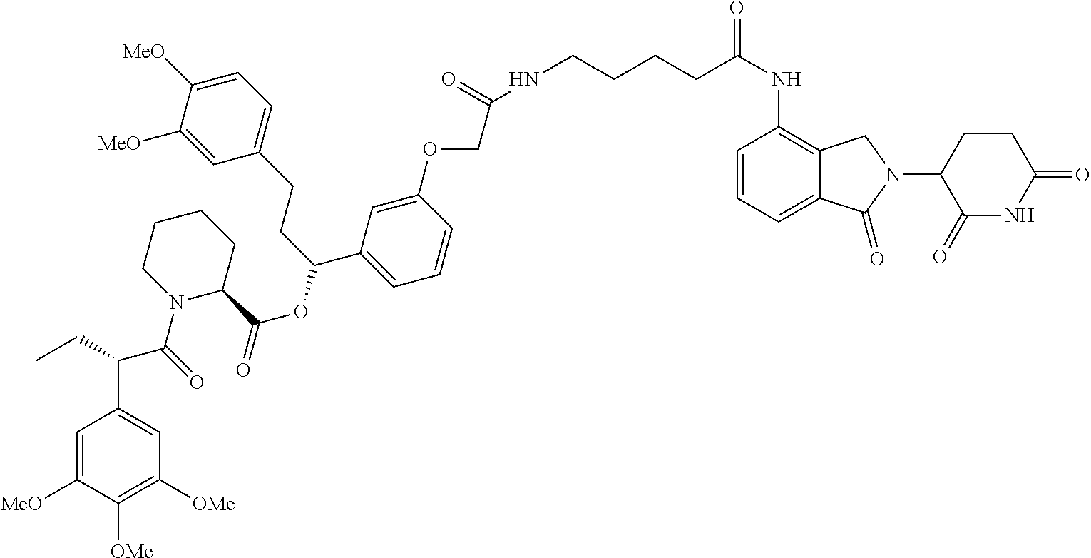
C1=C([MeO])C([OMe])=C([OMe])C=C1C(C(N1C(C(OC(C2=CC=CC(OCC(=O)NCCCCC(NC3=C4C(=CC=C3)C(=O)N(C3CCC(=O)NC3=O)C4)=O)=C2)CCC2=CC=C([MeO])C([MeO])=C2)=O)CCCC1)=O)CC
